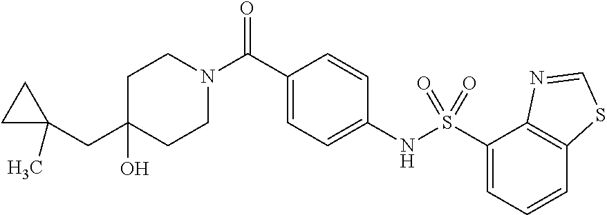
C1(O)(CC2(C)CC2)CCN(C(C2=CC=C(NS(C3=CC=CC4=C3N=CS4)(=O)=O)C=C2)=O)CC1
